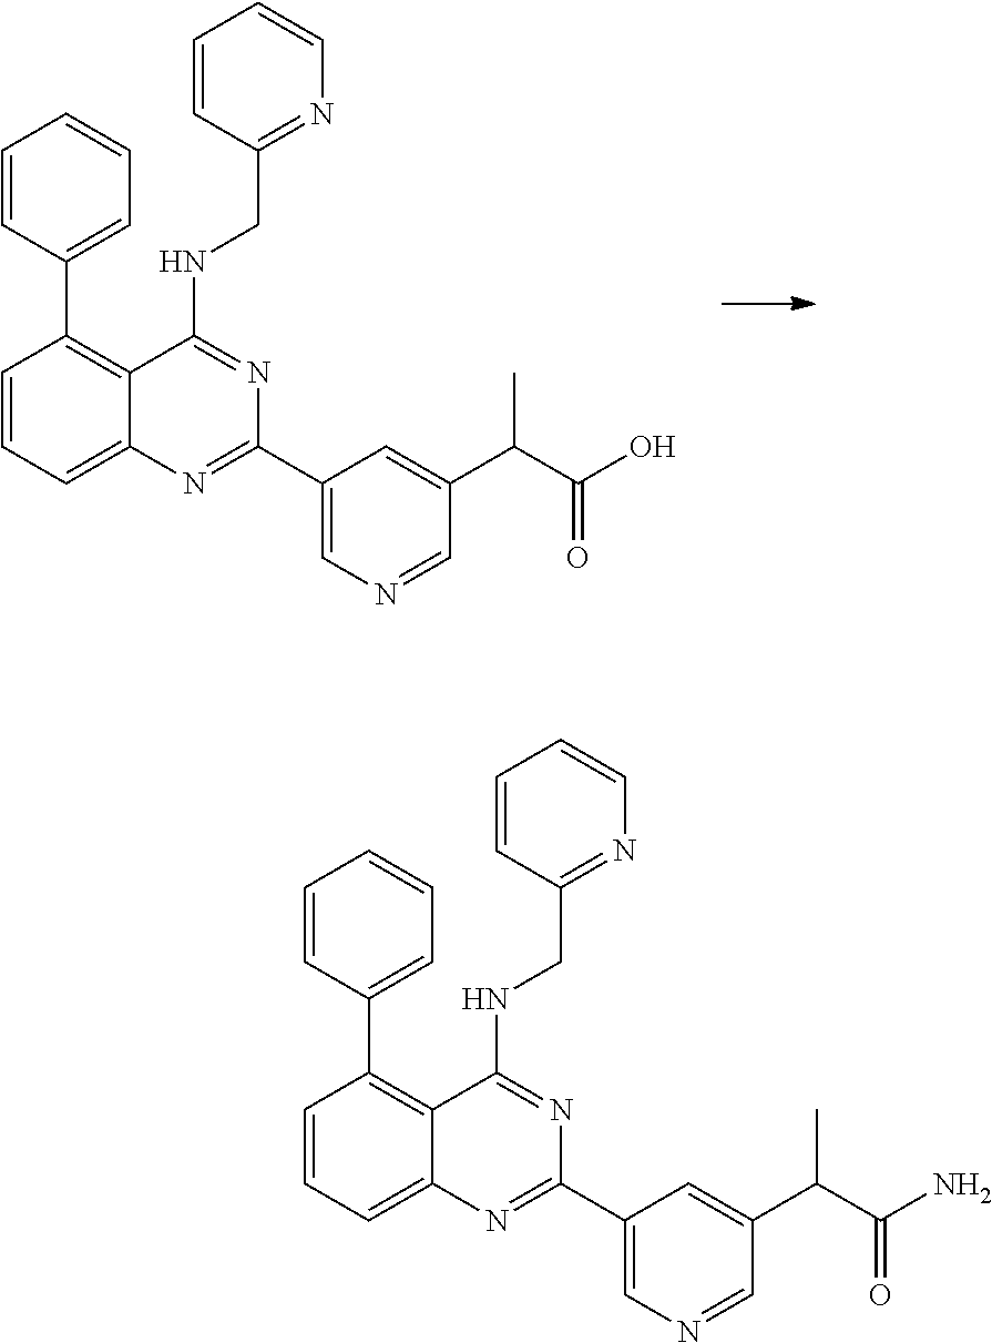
C1=CC=C2C(=C1C1=CC=CC=C1)C(NCC1=NC=CC=C1)=NC(C1=CN=CC(C(C(O)=O)C)=C1)=N2.C1=CC=C2C(=C1C1=CC=CC=C1)C(NCC1=NC=CC=C1)=NC(C1=CN=CC(C(C(N)=O)C)=C1)=N2
